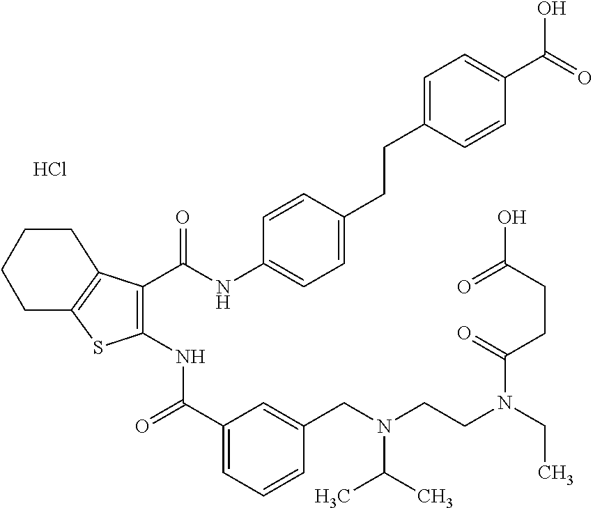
C1(C(=O)NC2=C(C(NC3=CC=C(CCC4=CC=C(C(=O)O)C=C4)C=C3)=O)C3=C(S2)CCCC3)=CC=CC(CN(CCN(C(CCC(=O)O)=O)CC)C(C)C)=C1.Cl
